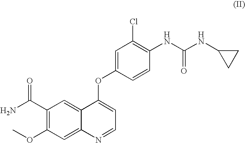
NC(C1=C(OC)C=C2C(=C1)C(OC1=CC(Cl)=C(NC(NC3CC3)=O)C=C1)=CC=N2)=O
